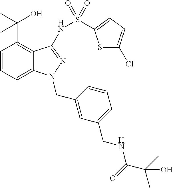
C1=CC=C2C(=C1C(C)(O)C)C(NS(=O)(=O)C1=CC=C(Cl)S1)=NN2CC1=CC(CNC(C(C)(O)C)=O)=CC=C1
